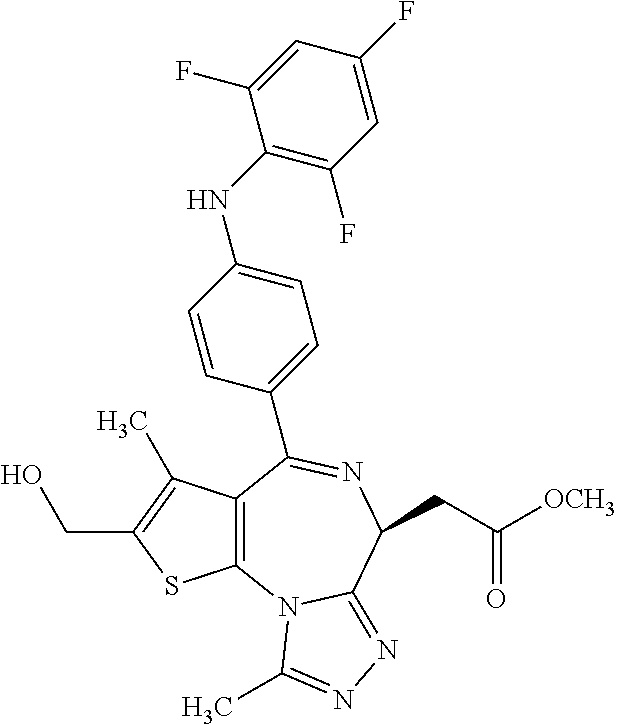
C12=C(N3C(=NN=C3C)C(CC([OCH3])=O)N=C1C1=CC=C(NC3=C(F)C=C(F)C=C3F)C=C1)SC(CO)=C2C
